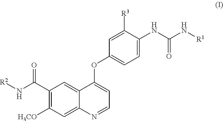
C1(C(N[R2])=O)=C([H3CO])C=C2C(=C1)C(OC1=CC=C(NC(N[R1])=O)C([R3])=C1)=CC=N2
